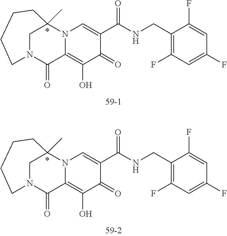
C1(O)=C2C(=O)N3CC(C)(N2C=C(C(=O)NCC2=C(F)C=C(F)C=C2F)C1=O)CCCC3.*.C1(O)=C2C(=O)N3CC(C)(N2C=C(C(=O)NCC2=C(F)C=C(F)C=C2F)C1=O)CCCC3.*
